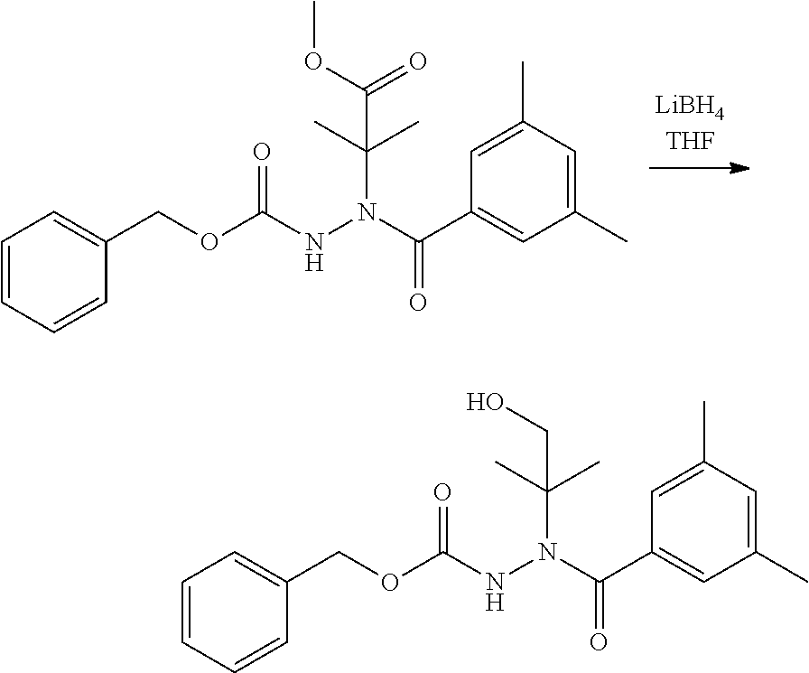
C1=CC=CC(COC(NN(C(C)(C)CO)C(=O)C2=CC(C)=CC(C)=C2)=O)=C1.C1=CC=CC(COC(NN(C(C)(C)C(OC)=O)C(=O)C2=CC(C)=CC(C)=C2)=O)=C1
